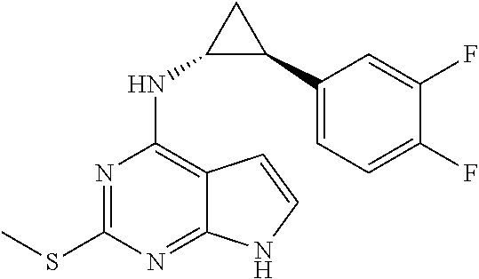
CSC1=NC(NC2C(C3=CC=C(F)C(F)=C3)C2)=C2C(=N1)NC=C2
